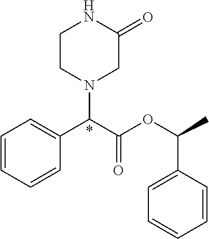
C1=CC=CC(C(C(OC(C)C2=CC=CC=C2)=O)N2CC(=O)NCC2)=C1
